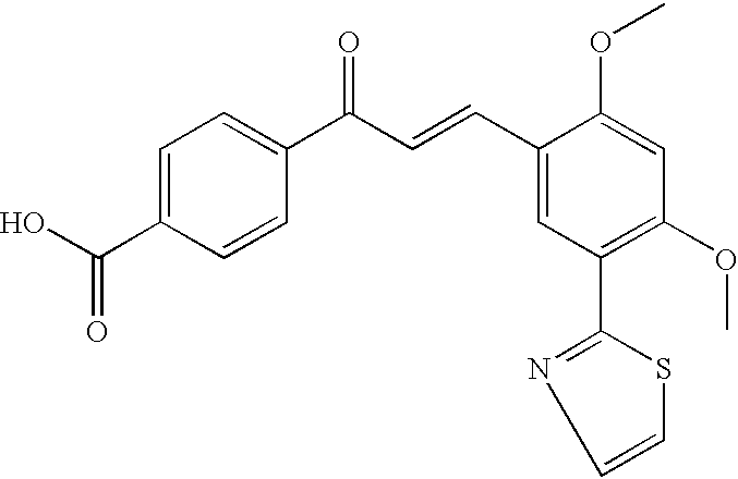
C1=C(C(O)=O)C=CC(C(C=CC2=CC(C3=NC=CS3)=C(OC)C=C2OC)=O)=C1
